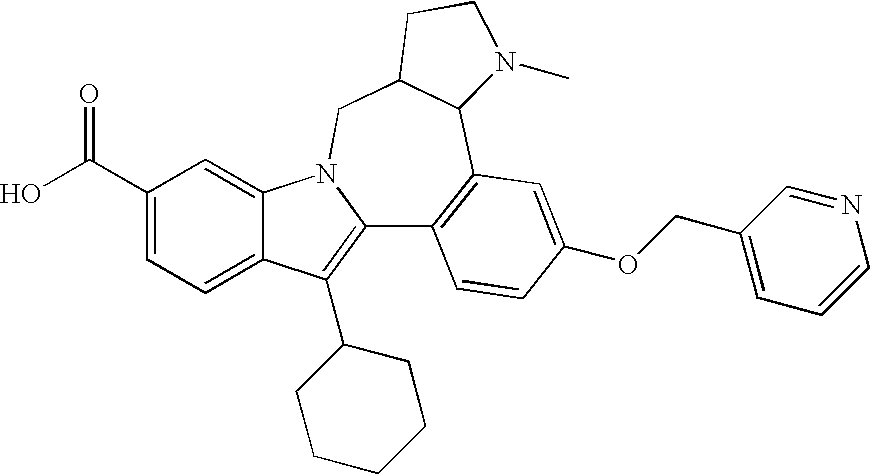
C1(C(O)=O)=CC=C2C(=C1)N1C(=C2C2CCCCC2)C2=C(C3C(C1)CCN3C)C=C(OCC1=CC=CN=C1)C=C2
